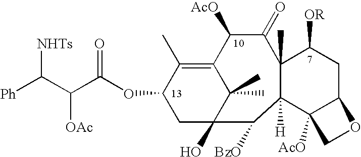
C12=C(C)C(OC(C(C([Ph])[NHTs])[OAc])=O)CC(O)(C1(C)C)C([BzO])C1([H])C(C)(C(=O)C2[AcO])C([OR])CC2C1([AcO])CO2
